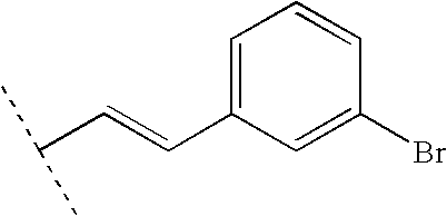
C1=C(C=CC(C)C)C=C(Br)C=C1
